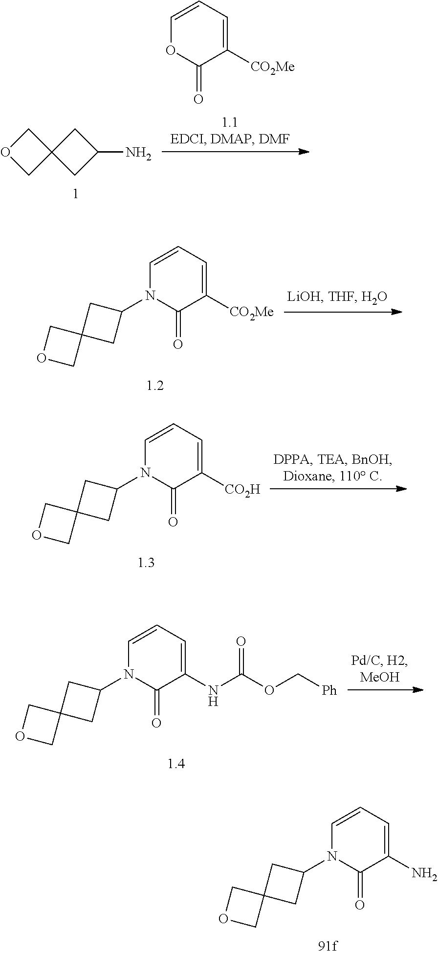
C1OCC12CC(N)C2.O=C1C([CO2Me])=CC=CO1.O=C1C([CO2Me])=CC=CN1C1CC2(C1)COC2.O=C1C([CO2H])=CC=CN1C1CC2(C1)COC2.O=C1C(NC(OC[Ph])=O)=CC=CN1C1CC2(C1)COC2.O=C1C(N)=CC=CN1C1CC2(C1)COC2
